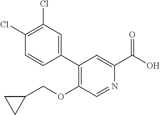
C1=CC(C2=C(OCC3CC3)C=NC(C(O)=O)=C2)=CC(Cl)=C1Cl
